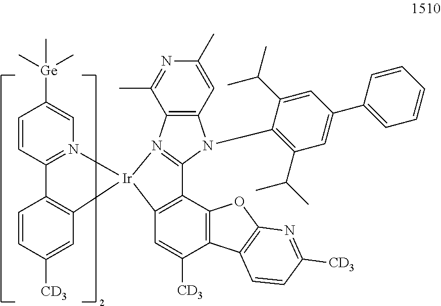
C12=N(C=C([Ge](C)(C)C)C=C1)[Ir]1(C3=C2C=CC([CD3])=C3)N2=C(C3=C1C=C([CD3])C1=C3OC3=C1C=CC([CD3])=N3)N(C1=C(C(C)C)C=C(C3=CC=CC=C3)C=C1C(C)C)C1=C2C(C)=NC(C)=C1
